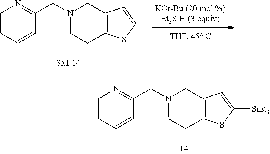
C(N1CCC2=C(C1)C=CS2)C1=NC=CC=C1.C(N1CCC2=C(C1)C=C([SiEt3])S2)C1=NC=CC=C1
